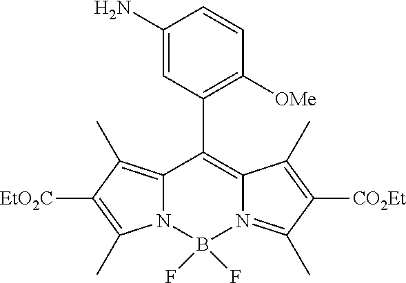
C1(N)=CC(C2=C3N(=C(C)C([CO2Et])=C3C)B(F)(F)N3C2=C(C)C([EtO2C])=C3C)=C([OMe])C=C1
